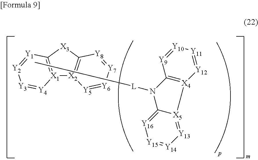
[Y11]1=[Y12][X4]2=C([Y9]=[Y10]1)N([L]C)C1=[Y16][Y15]=[Y14][Y13]=[X5]21.[X1]12=C([X3]C3=[X2]1[Y5]=[Y6][Y7]=[Y8]3)[Y1]=[Y2][Y3]=[Y4]2
